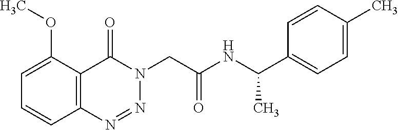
C12=C(N=NN(CC(NC(C3=CC=C(C)C=C3)C)=O)C1=O)C=CC=C2OC
